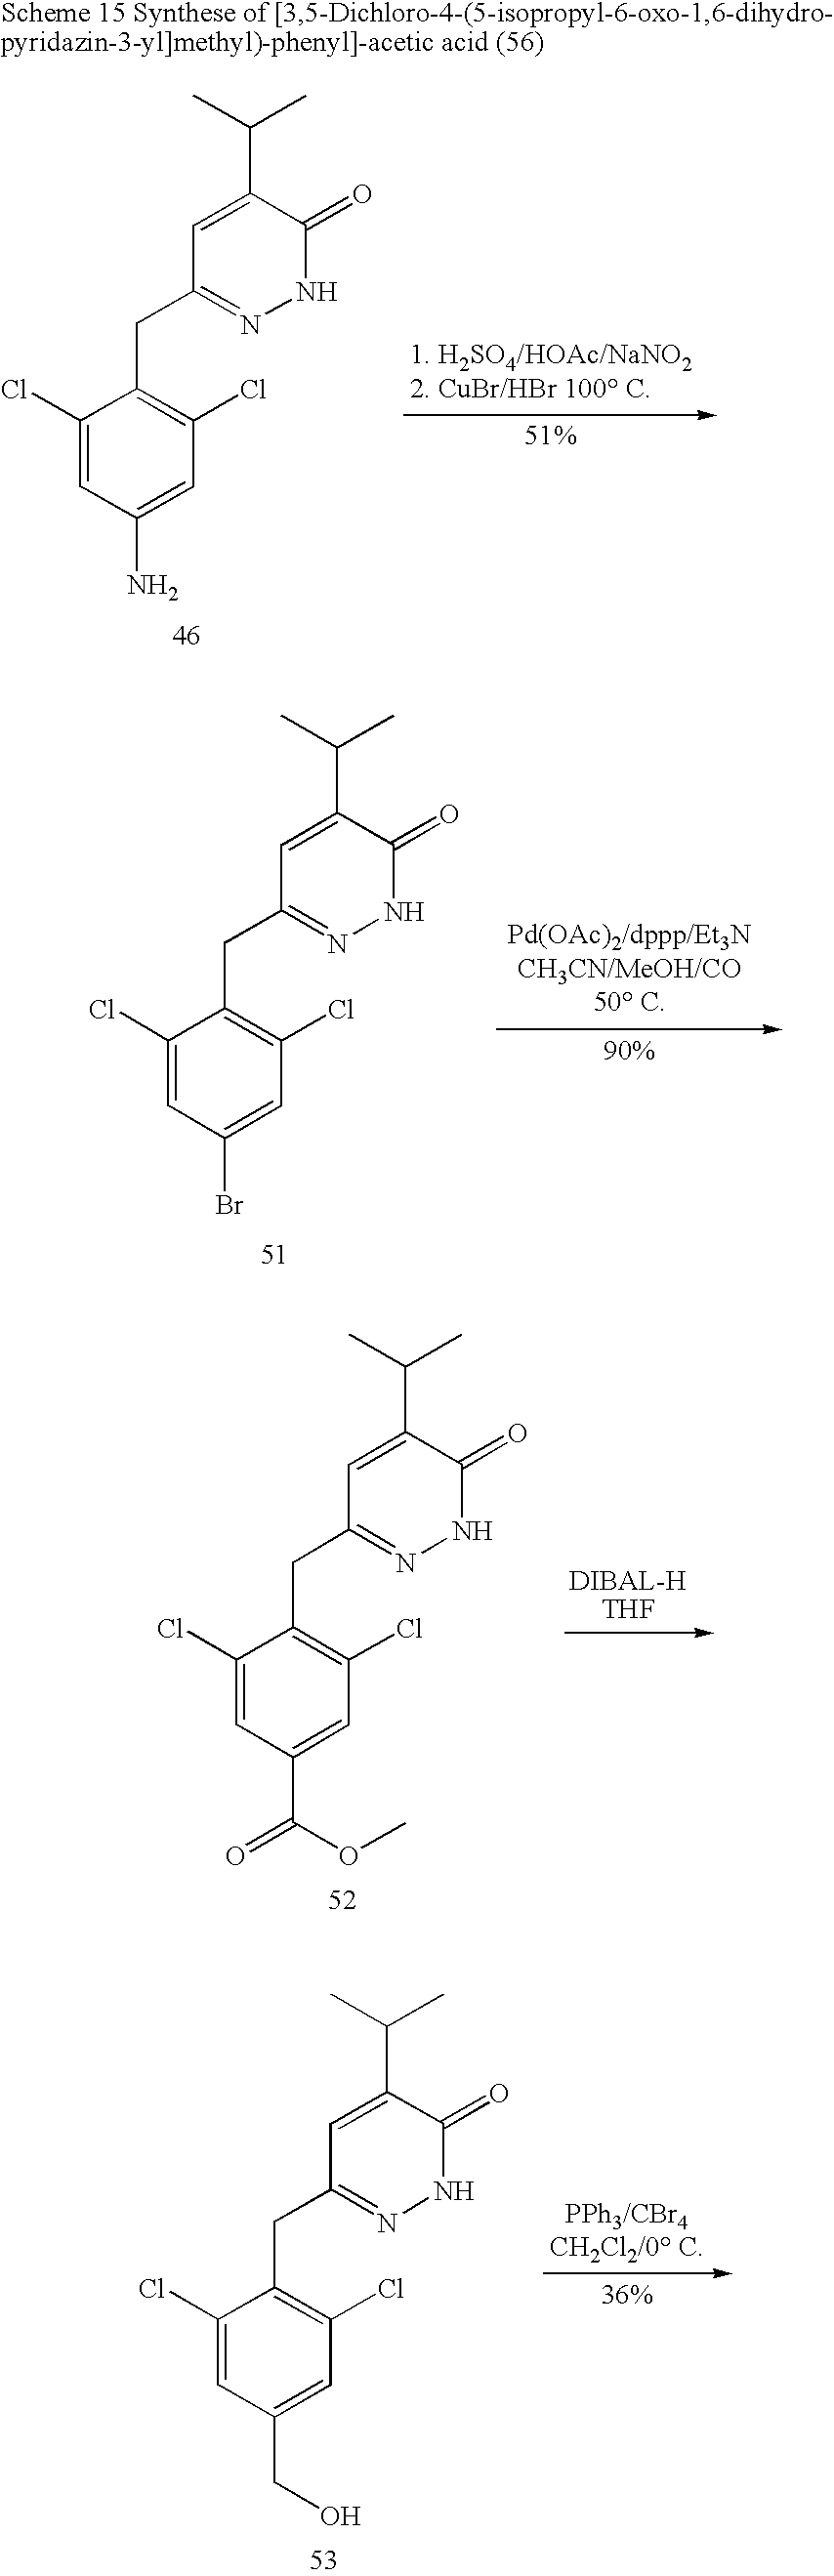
C1(Cl)=CC(Br)=CC(Cl)=C1CC1=NNC(=O)C(C(C)C)=C1.C1(Cl)=CC(C(OC)=O)=CC(Cl)=C1CC1=NNC(=O)C(C(C)C)=C1.C1(Cl)=CC(CO)=CC(Cl)=C1CC1=NNC(=O)C(C(C)C)=C1.C1(Cl)=CC(N)=CC(Cl)=C1CC1=NNC(=O)C(C(C)C)=C1
